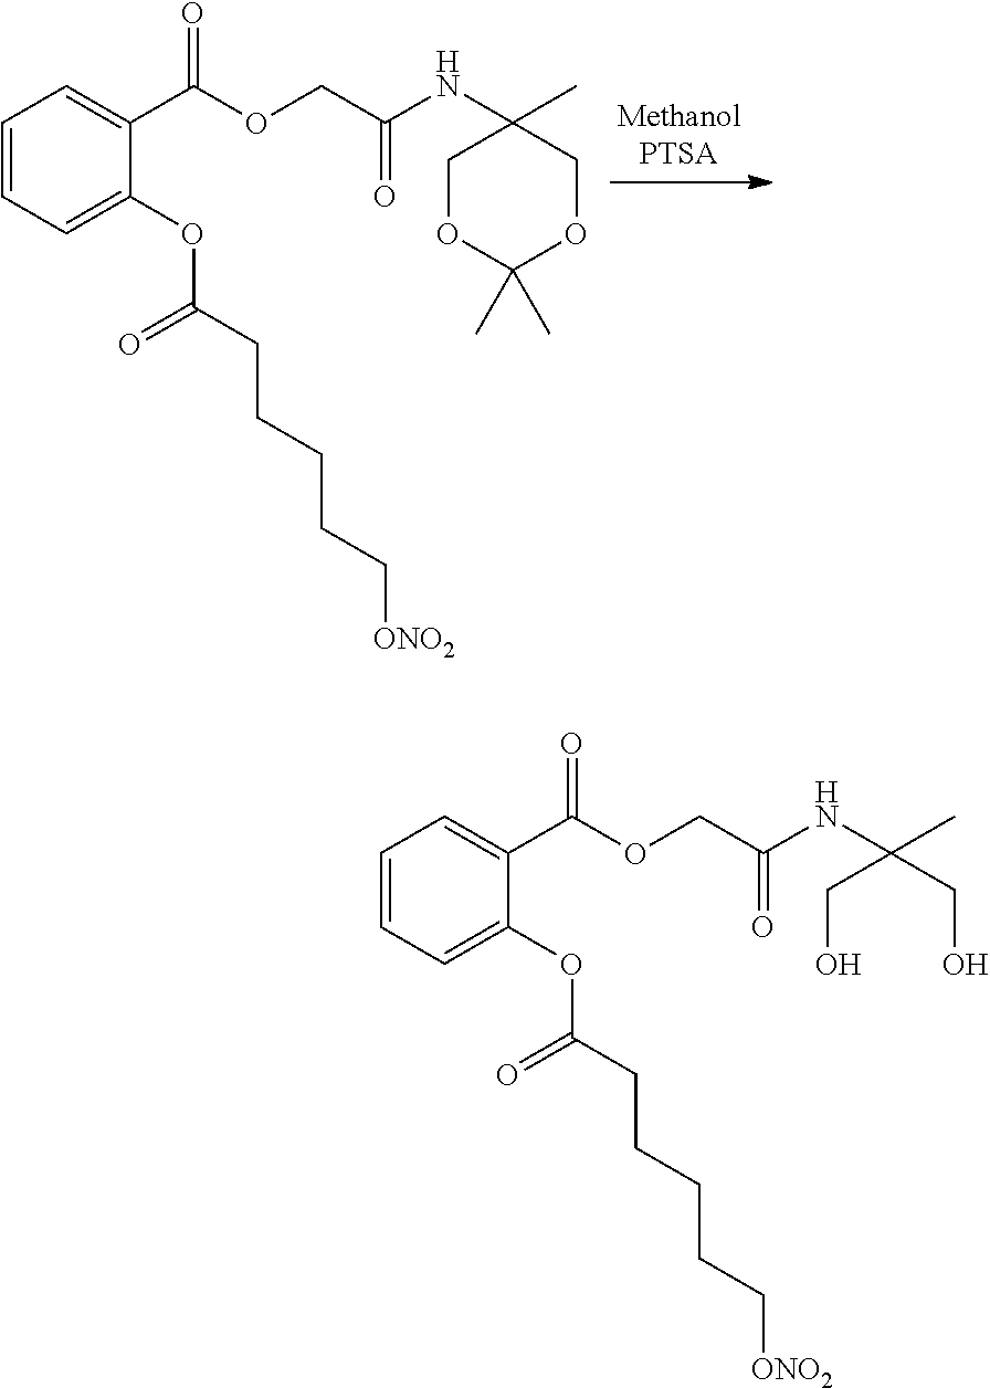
C1=CC=C(OC(=O)CCCCC[ONO2])C(C(OCC(NC2(C)COC(C)(C)OC2)=O)=O)=C1.C1=CC=C(OC(=O)CCCCC[ONO2])C(C(OCC(NC(C)(CO)CO)=O)=O)=C1
